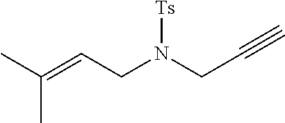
C(=CCN(CC#C)[Ts])(C)C
